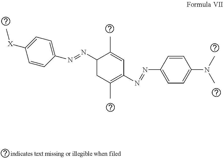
C1=CC(N=NC2CC(C)=C(N=NC3=CC=C(N(C)C)C=C3)C=C2C)=CC=C1[X]C
